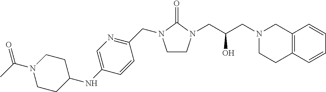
C1CN(CC(CN2CCC3=C(C2)C=CC=C3)O)C(=O)N1CC1=NC=C(NC2CCN(C(C)=O)CC2)C=C1
